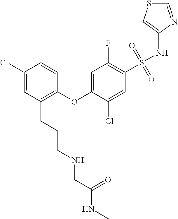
C1(Cl)=CC(CCCNCC(NC)=O)=C(OC2=CC(F)=C(S(NC3=CSC=N3)(=O)=O)C=C2Cl)C=C1
